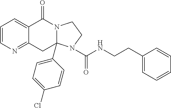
C1=CN=C2C(=C1)C(=O)N1C(C3=CC=C(Cl)C=C3)(C2)N(C(NCCC2=CC=CC=C2)=O)CC1
